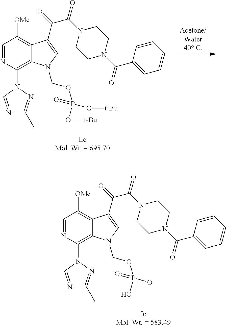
C1=NC(N2C=NC(C)=N2)=C2C(=C1[OMe])C(C(=O)C(N1CCN(C(C3=CC=CC=C3)=O)CC1)=O)=CN2COP(O[t-Bu])(O[t-Bu])=O.C1=NC(N2C=NC(C)=N2)=C2C(=C1[OMe])C(C(=O)C(N1CCN(C(C3=CC=CC=C3)=O)CC1)=O)=CN2COP(O)(O)=O
